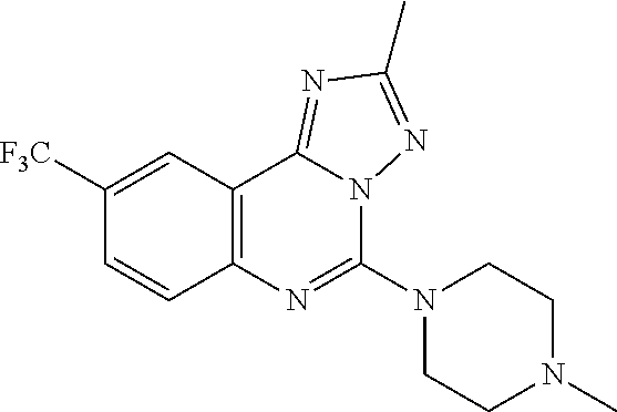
C12=NC(C)=NN1C(N1CCN(C)CC1)=NC1=C2C=C([F3C])C=C1
